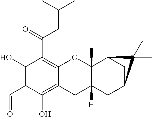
C1(O)=C(C=O)C(O)=C2C(=C1C(=O)CC(C)C)OC1(C)C([H])(C2)CC2CC1C2(C)C
